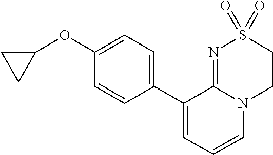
C1(C2=CC=CN3C2=NS(=O)(=O)CC3)=CC=C(OC2CC2)C=C1
